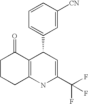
C1CCC2=C(C1=O)C(C1=CC=CC([CN])=C1)C=C(C(F)(F)F)N2
